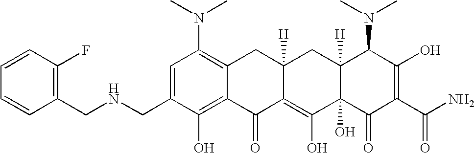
C1(CNCC2=CC(N(C)C)=C3C(=C2O)C(=O)C2=C(O)C4(O)C([H])(CC2([H])C3)C(N(C)C)C(O)=C(C(N)=O)C4=O)=C(F)C=CC=C1
